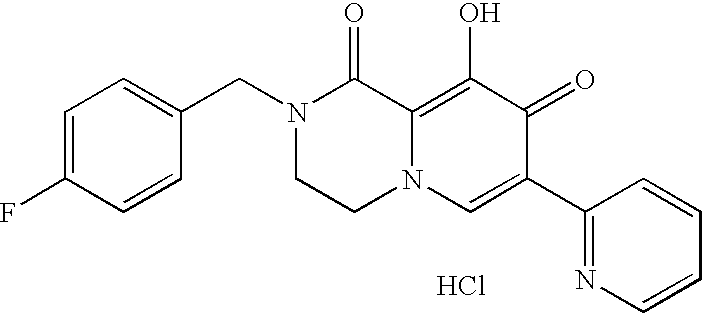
C1(CN2CCN3C(=C(O)C(=O)C(C4=NC=CC=C4)=C3)C2=O)=CC=C(F)C=C1.Cl
